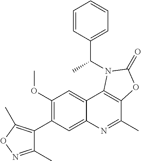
C1(C2=C(OC)C=C3C(=C2)N=C(C)C2=C3N(C(C3=CC=CC=C3)C)C(=O)O2)=C(C)ON=C1C
